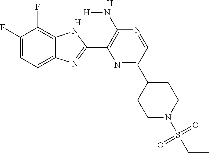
C1(F)=CC=C2C(=C1F)NC(C1=C(N[H])N=CC(C3=CCN(S(CC)(=O)=O)CC3)=N1)=N2.[H].[H]
